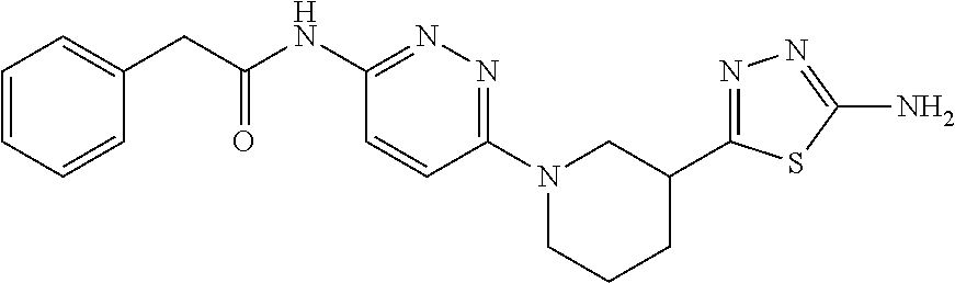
C1=CC=CC(CC(NC2=NN=C(N3CCCC(C4=NN=C(N)S4)C3)C=C2)=O)=C1
